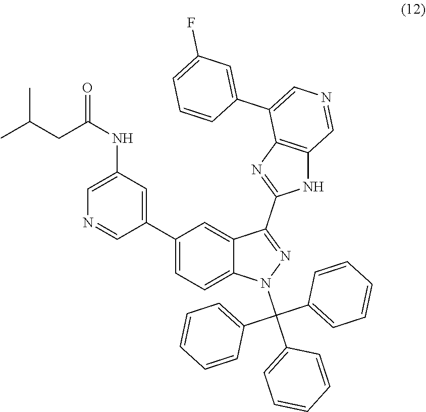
N1=C(C2=NC3=C(N2)C=NC=C3C2=CC(F)=CC=C2)C2=CC(C3=CC(NC(CC(C)C)=O)=CN=C3)=CC=C2N1C(C1=CC=CC=C1)(C1=CC=CC=C1)C1=CC=CC=C1
